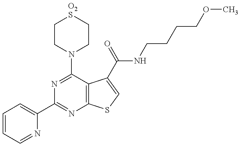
C1=CC=NC(C2=NC3=C(C(N4CC[O2S]CC4)=N2)C(C(NCCCCOC)=O)=CS3)=C1
